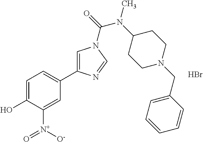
C1=C(O)C([N+]([O-])=O)=CC(C2=CN(C(=O)N(C3CCN(CC4=CC=CC=C4)CC3)C)C=N2)=C1.Br
